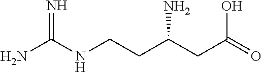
NC(NCCC(CC(=O)O)N)=N
